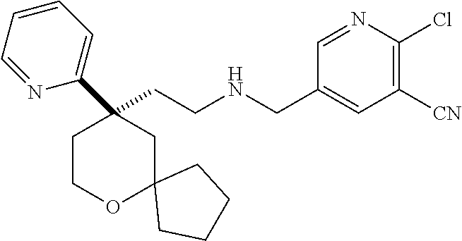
C(CNCC1=CC([CN])=C(Cl)N=C1)C1(C2=CC=CC=N2)CCOC2(C1)CCCC2
